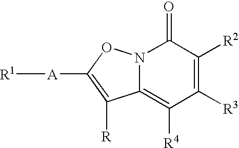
C12=C([R4])C([R3])=C([R2])C(=O)N1OC([A][R1])=C2[R]
